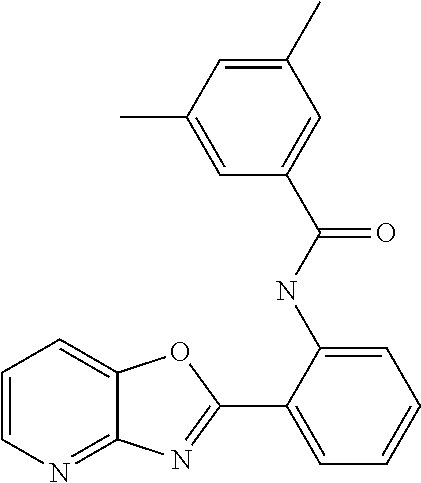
C1=CN=C2C(=C1)OC(C1=CC=CC=C1NC(C1=CC(C)=CC(C)=C1)=O)=N2
